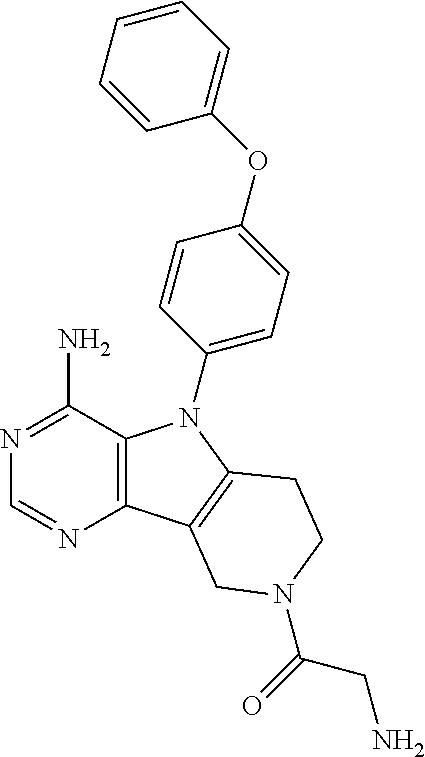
C12=C(C(N)=NC=N1)N(C1=CC=C(OC3=CC=CC=C3)C=C1)C1=C2CN(C(CN)=O)CC1
